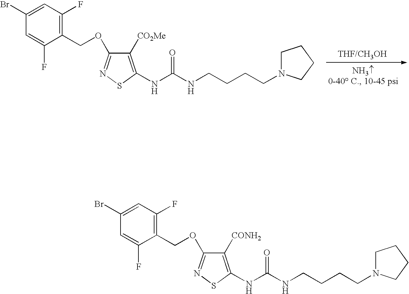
C1N(CCCCNC(NC2=C([CO2Me])C(OCC3=C(F)C=C(Br)C=C3F)=NS2)=O)CCC1.C1N(CCCCNC(NC2=C([CONH2])C(OCC3=C(F)C=C(Br)C=C3F)=NS2)=O)CCC1
